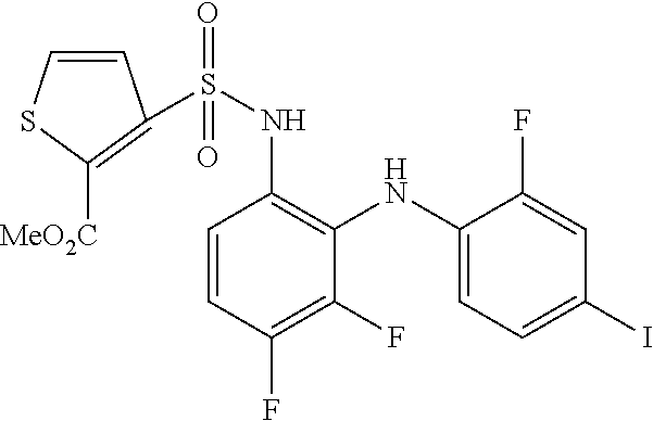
C1=CC(F)=C(F)C(NC2=CC=C(I)C=C2F)=C1NS(C1=C([MeO2C])SC=C1)(=O)=O
